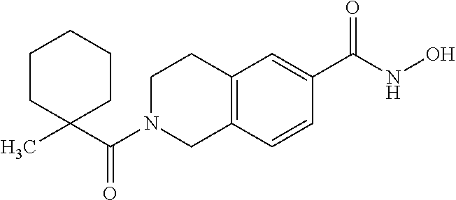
CC1(C(N2CC3=C(CC2)C=C(C(NO)=O)C=C3)=O)CCCCC1
